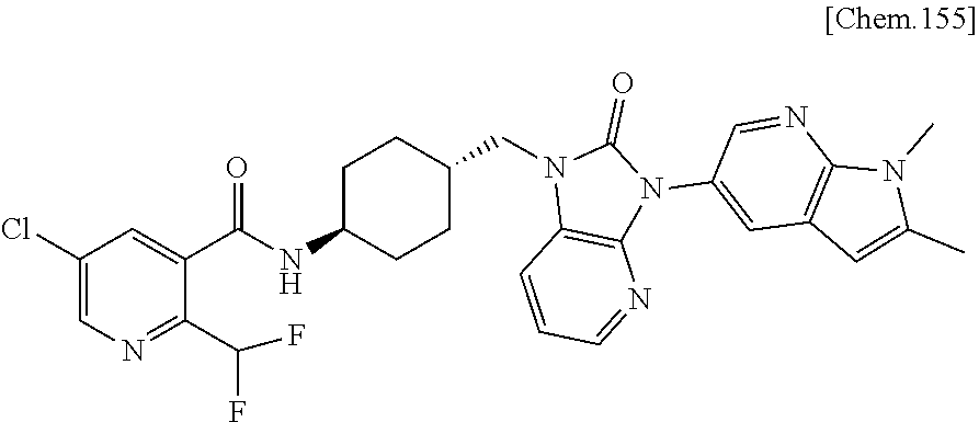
C1(Cl)=CN=C(C(F)F)C(C(NC2CCC(CN3C4=C(N(C5=CC6=C(N=C5)N(C)C(C)=C6)C3=O)N=CC=C4)CC2)=O)=C1
